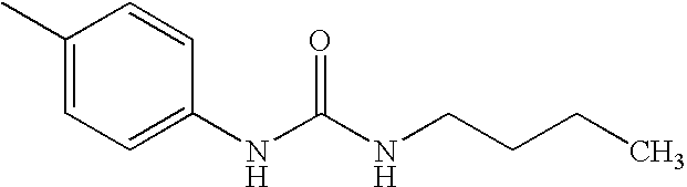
C1(C)=CC=C(NC(NCCCC)=O)C=C1
